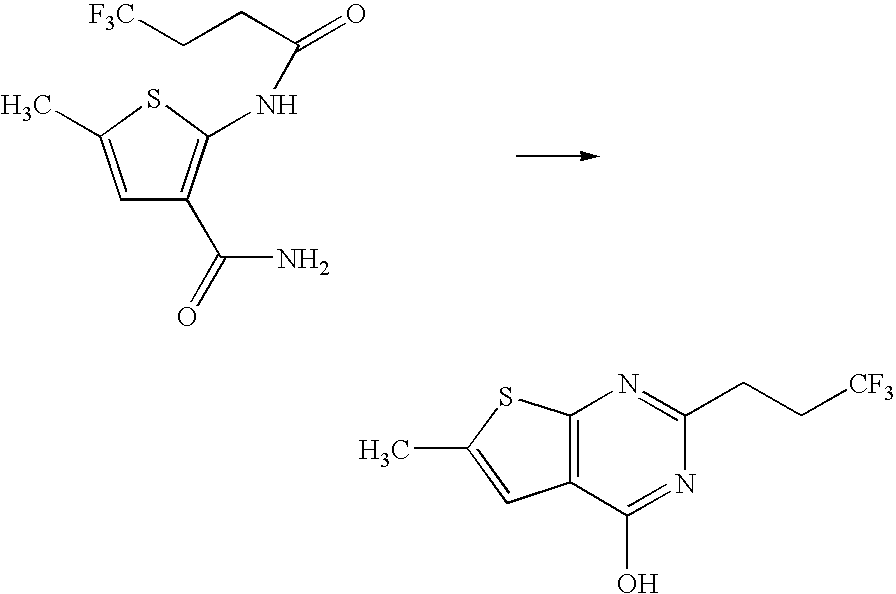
C1=C(C)SC(NC(=O)CC[F3C])=C1C(N)=O.C12=C(C(O)=NC(CC[CF3])=N1)C=C(C)S2
